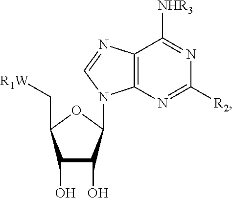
C12=C(N=C([R2])N=C1[NHR3])N(C1C(O)C(O)C(C[R1W])O1)C=N2
